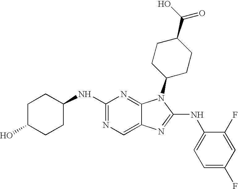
N1=C(NC2CCC(O)CC2)N=C2C(=C1)N=C(NC1=CC=C(F)C=C1F)N2C1CCC(C(O)=O)CC1
